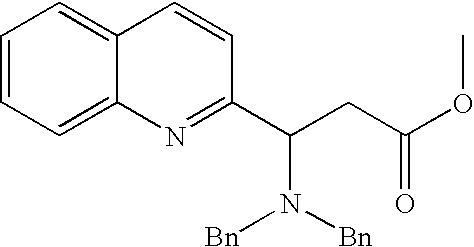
C1=CC=C2C(=C1)C=CC(C(CC(OC)=O)N([Bn])[Bn])=N2
